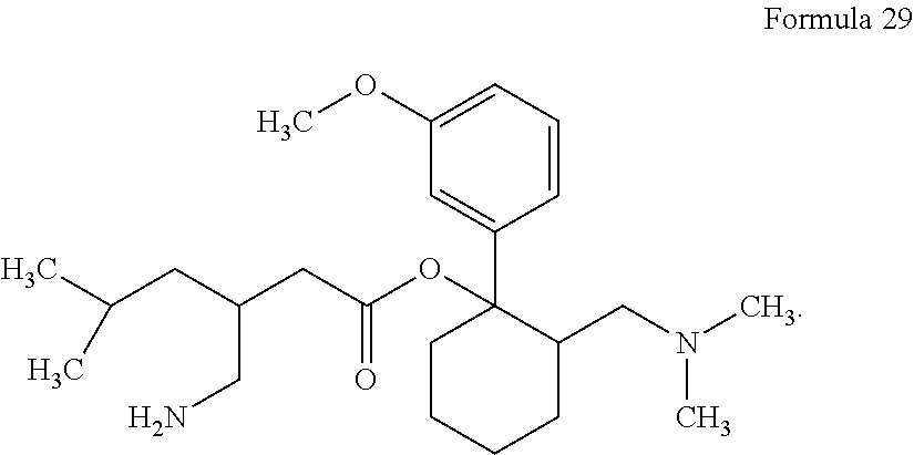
C1(C2=CC(OC)=CC=C2)(OC(CC(CC(C)C)CN)=O)C(CN(C)C)CCCC1
